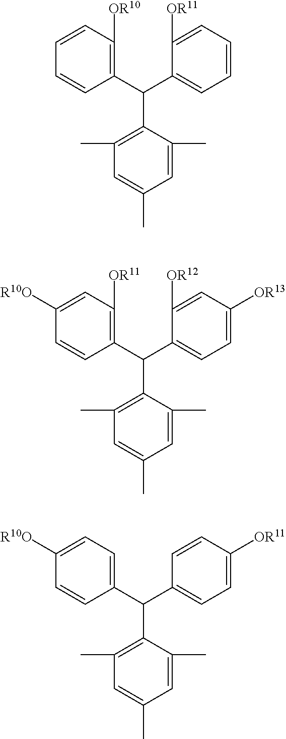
C1(C(C2=CC=C([OR13])C=C2[OR12])C2=C(C)C=C(C)C=C2C)=C([OR11])C=C([R10O])C=C1.C1(C(C2=CC=CC=C2[OR11])C2=C(C)C=C(C)C=C2C)=C([OR10])C=CC=C1.C1(C(C2=CC=C([OR11])C=C2)C2=C(C)C=C(C)C=C2C)=CC=C([R10O])C=C1
